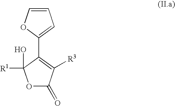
O1C(=O)C([R3])=C(C2=CC=CO2)C1([R1])O
